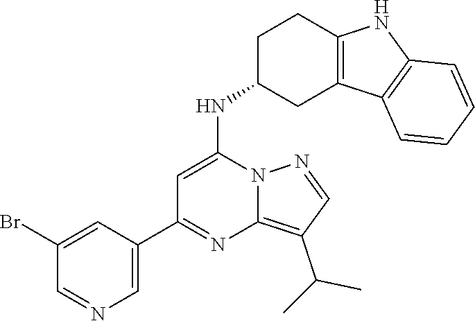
C1=C(C2=NC3=C(C(C)C)C=NN3C(NC3CC4=C(CC3)NC3=C4C=CC=C3)=C2)C=C(Br)C=N1
